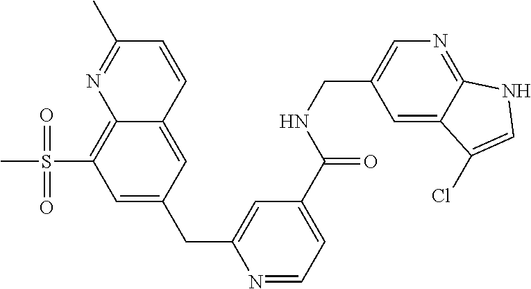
C1(CC2=CC(C(NCC3=CN=C4C(=C3)C(Cl)=CN4)=O)=CC=N2)=CC(S(C)(=O)=O)=C2C(=C1)C=CC(C)=N2
